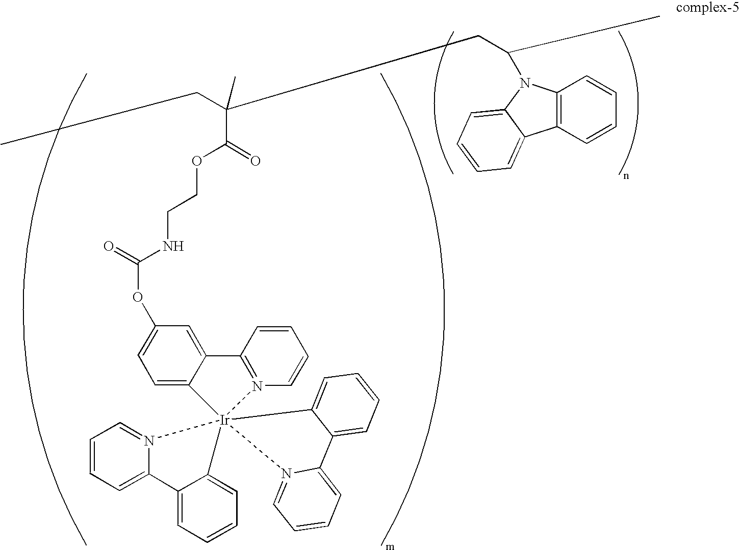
C1=CC2=N(C=C1)[Ir]13(C4=CC=C(OC(=O)NCCOC(C(CC)(C)CC(N5C6=C(C=CC=C6)C6=CC=CC=C56)C)=O)C=C24)(C2=CC=CC=C2C2=CC=CC=N21)N1=CC=CC=C1C1=CC=CC=C31
